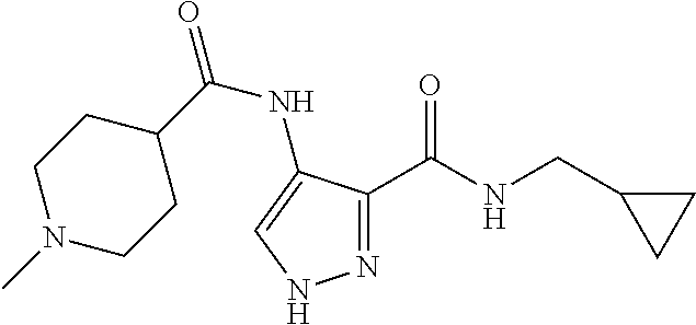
N1(C)CCC(C(NC2=CNN=C2C(NCC2CC2)=O)=O)CC1
